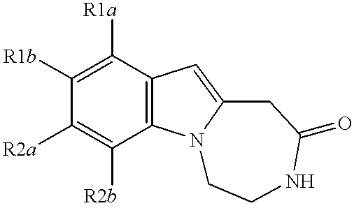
C1([R1b])=C([R1a])C2=C(C([R2b])=C1[R2a])N1C(=C2)CC(=O)NCC1
